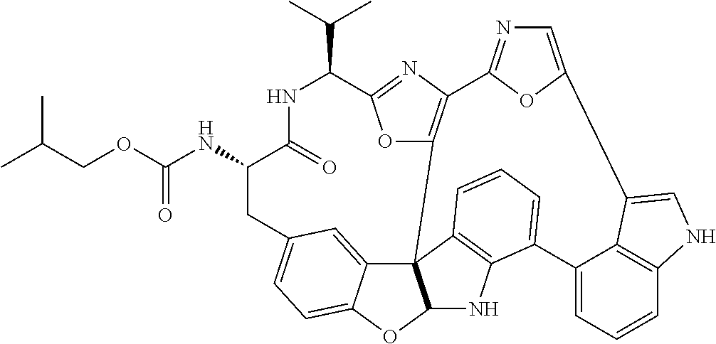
C(=O)(NC1C(=O)NC(C(C)C)C2=NC3=C(O2)C24C5=CC(=CC=C5OC2NC2=C4C=CC=C2C2=CC=CC4=C2C(=CN4)C2=CN=C3O2)C1)OCC(C)C
